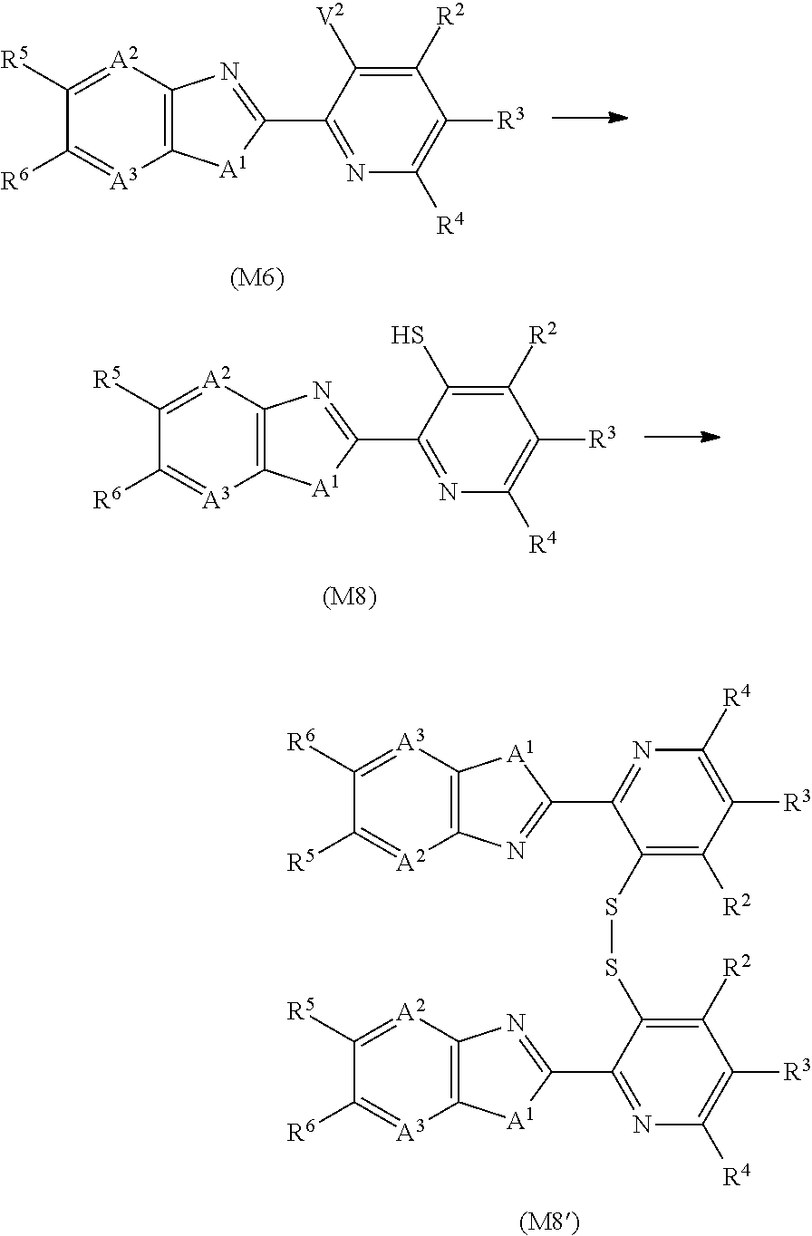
C12=C([A2]=C([R5])C([R6])=[A3]1)N=C(C1=NC([R4])=C([R3])C([R2])=C1[V2])[A1]2.[(M6)].C12=C([A2]=C([R5])C([R6])=[A3]1)N=C(C1=NC([R4])=C([R3])C([R2])=C1S)[A1]2.[(M8)].C12=C([A3]=C([R6])C([R5])=[A2]1)[A1]C(C1=NC([R4])=C([R3])C([R2])=C1SSC1=C([R2])C([R3])=C([R4])N=C1C1=NC3=C([A1]1)[A3]=C([R6])C([R5])=[A2]3)=N2.[(M8)]
